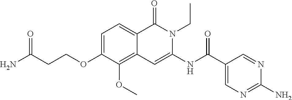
C1=C(OCCC(N)=O)C(OC)=C2C(=C1)C(=O)N(CC)C(NC(C1=CN=C(N)N=C1)=O)=C2
